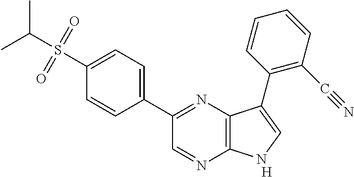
C1(C2=NC3=C(N=C2)NC=C3C2=C(C#N)C=CC=C2)=CC=C(S(C(C)C)(=O)=O)C=C1.[H]
